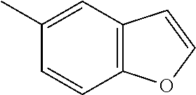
C1(C)=CC2=C(C=C1)OC=C2
